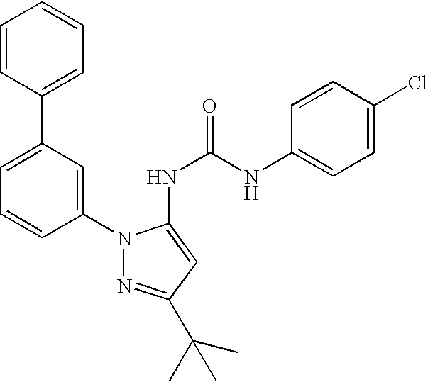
C1(N2N=C(C(C)(C)C)C=C2NC(NC2=CC=C(Cl)C=C2)=O)=CC(C2=CC=CC=C2)=CC=C1
